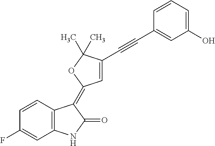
C1=CC(F)=CC2=C1C(=C1C=C(C#CC3=CC(O)=CC=C3)C(C)(C)O1)C(=O)N2
